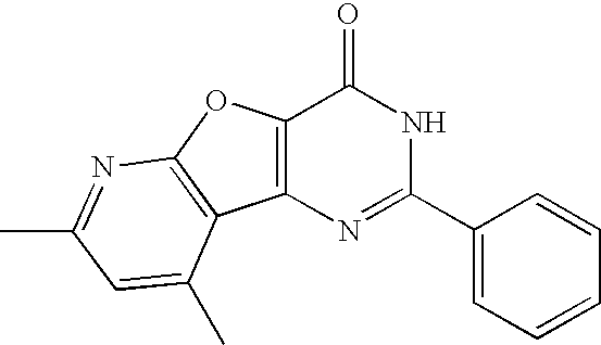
C12=C(N=C(C3=CC=CC=C3)NC1=O)C1=C(O2)N=C(C)C=C1C
